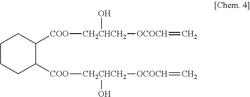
C1CCC([COO][CH2CHCH2](O)[OCOCH]=C)C([COO][CH2CHCH2](O)[OCOCH]=C)C1
